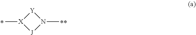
C[X]1[J]N(C)[Y]1
